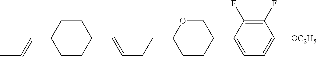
C1CC(C=CC)CCC1C=CCCC1CCC(C2=CC=C([OC2H5])C(F)=C2F)CO1
